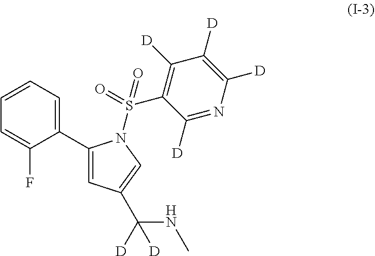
C1=C(F)C(C2=CC(C(NC)([D])[D])=CN2S(C2=C([D])C([D])=C([D])N=C2[D])(=O)=O)=CC=C1
